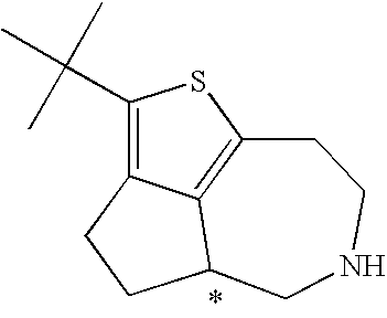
C1(C(C)(C)C)=C2C3=C(S1)CCNCC3CC2
